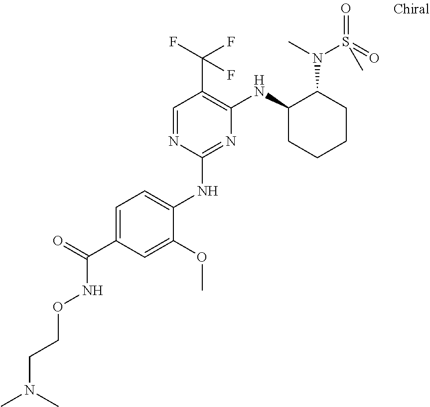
N1=C(NC2=CC=C(C(NOCCN(C)C)=O)C=C2OC)N=CC(C(F)(F)F)=C1NC1C(N(C)S(=O)(=O)C)CCCC1
